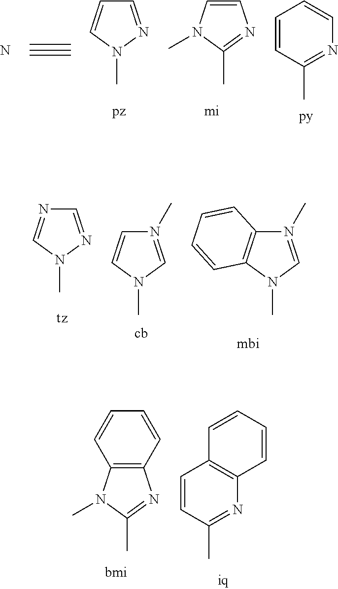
C1=NN(C)C=C1.C1=CN(C)C(C)=N1.C1=CC(C)=NC=C1.N.C1=NN(C)C=N1.N1(C)=CN(C)C=C1.N1(C)=CN(C)C2=C1C=CC=C2.C12=C(C=CC=C1)N=C(C)N2C.C1=CC(C)=NC2=C1C=CC=C2
